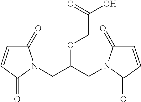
C(OCC(=O)O)(CN1C(=O)C=CC1=O)CN1C(=O)C=CC1=O
